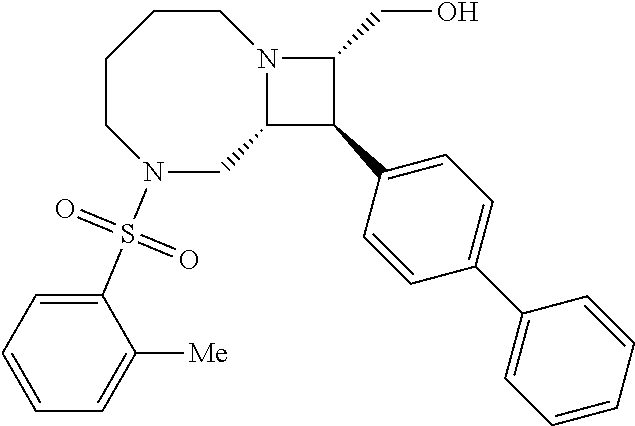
N1(S(C2=CC=CC=C2[Me])(=O)=O)CC2N(CCCC1)C(CO)C2C1=CC=C(C2=CC=CC=C2)C=C1
